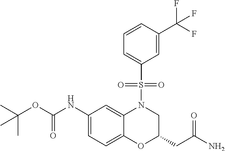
C1(NC(OC(C)(C)C)=O)=CC=C2C(=C1)N(S(C1=CC=CC(C(F)(F)F)=C1)(=O)=O)CC(CC(=O)N)O2
